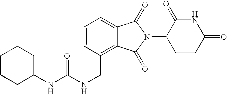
C1=C2C(=C(CNC(=O)NC3CCCCC3)C=C1)C(=O)N(C1CCC(=O)NC1=O)C2=O
